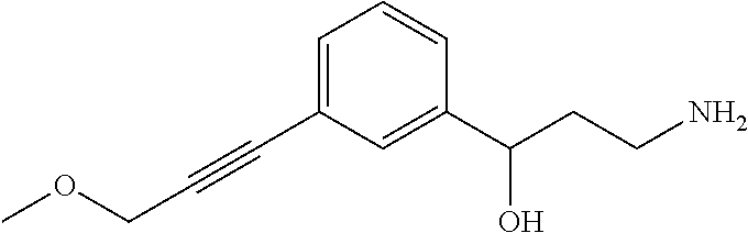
C1=CC(C(CCN)O)=CC(C#CCOC)=C1
